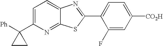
[Ph]C1(C2=CC=C3C(=N2)SC(C2=CC=C([CO2H])C=C2F)=N3)CC1
